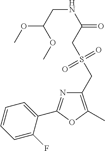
C1=CC=C(F)C(C2=NC(CS(CC(NCC(OC)OC)=O)(=O)=O)=C(C)O2)=C1
